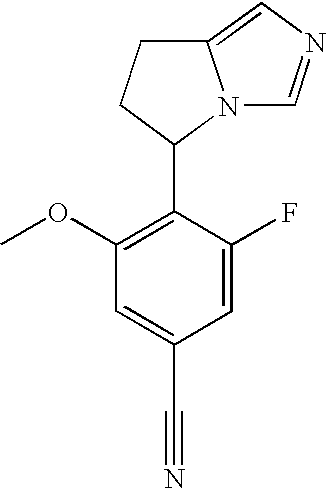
C1=C(F)C(C2N3C(=CN=C3)CC2)=C(OC)C=C1C#N
